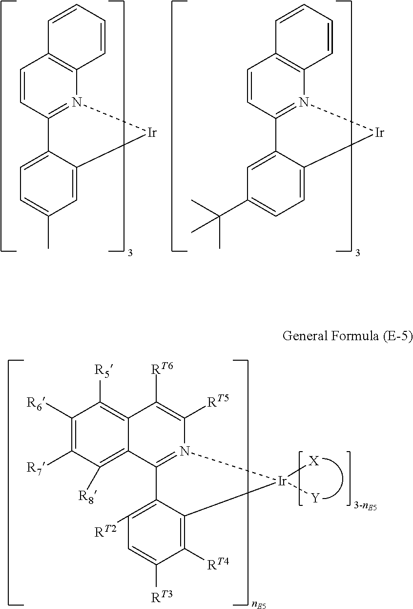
C1=CC2=N(C3=C1C=CC=C3)[Ir]C1=CC(C)=CC=C21.C1=CC2=N(C3=C1C=CC=C3)[Ir]C1=CC=C(C(C)(C)C)C=C21.C1([R6])=C([R7])C([R8])=C2C(=C1[R5])C([RT6])=C([RT5])N1=C2C2=C([RT2])C=C([RT3])C([RT4])=C2[Ir]1([X])[Y]
